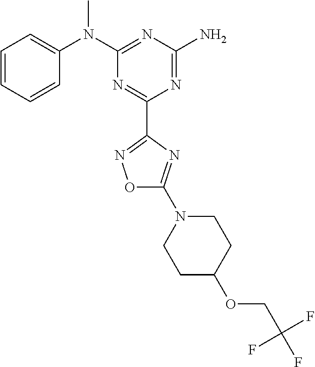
C1=CC=CC(N(C2=NC(N)=NC(C3=NOC(N4CCC(OCC(F)(F)F)CC4)=N3)=N2)C)=C1
